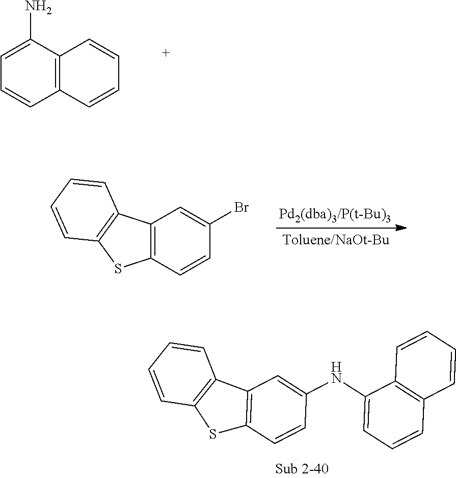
C12=C(C=CC(NC3=CC=CC4=C3C=CC=C4)=C1)SC1=C2C=CC=C1.C1=C(N)C2=C(C=C1)C=CC=C2.C12=C(C=CC(Br)=C1)SC1=C2C=CC=C1
